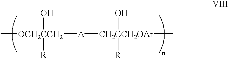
[OCH2CCH2]([A][CH2CCH2OAr]([R])(O)C)(O)([R])C
